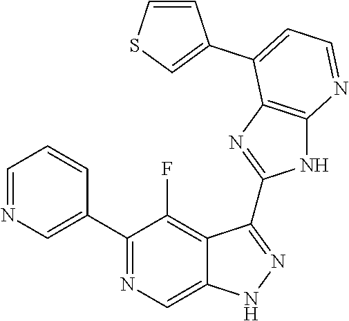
C1=NC=C(C2=NC=C3C(=C2F)C(C2=NC4=C(N2)N=CC=C4C2=CSC=C2)=NN3)C=C1
